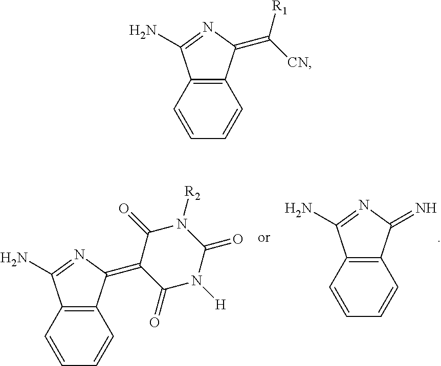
C12=C(C=CC=C1)C(N)=NC2=C1C(=O)N([H])C(=O)N([R2])C1=O.C12=C(C=CC=C1)C(N)=NC2=N.C12=C(C=CC=C1)C(N)=NC2=C([CN])[R1]
